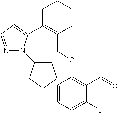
C1C(C2=CC=NN2C2CCCC2)=C(COC2=C(C=O)C(F)=CC=C2)CCC1
